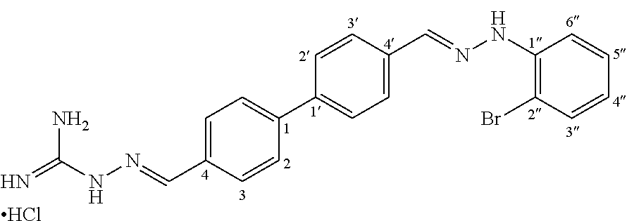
C1=C(C=NNC(=N)N)C=CC(C2=CC=C(C=NNC3=C(Br)C=CC=C3)C=C2)=C1.Cl
